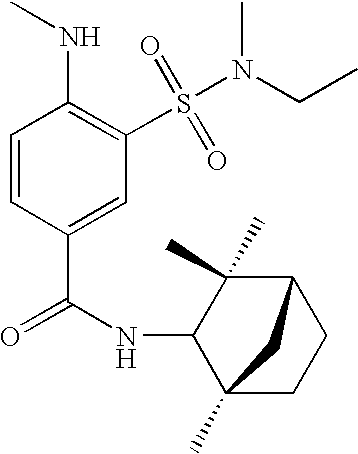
C1=CC(C(=O)NC2C3(C)CCC(C2(C)C)C3)=CC(S(N(CC)C)(=O)=O)=C1NC
